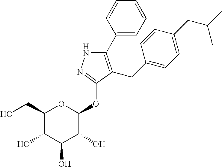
C1(C2=CC=CC=C2)=C(CC2=CC=C(CC(C)C)C=C2)C(OC2OC(CO)C(O)C(O)C2O)=NN1
